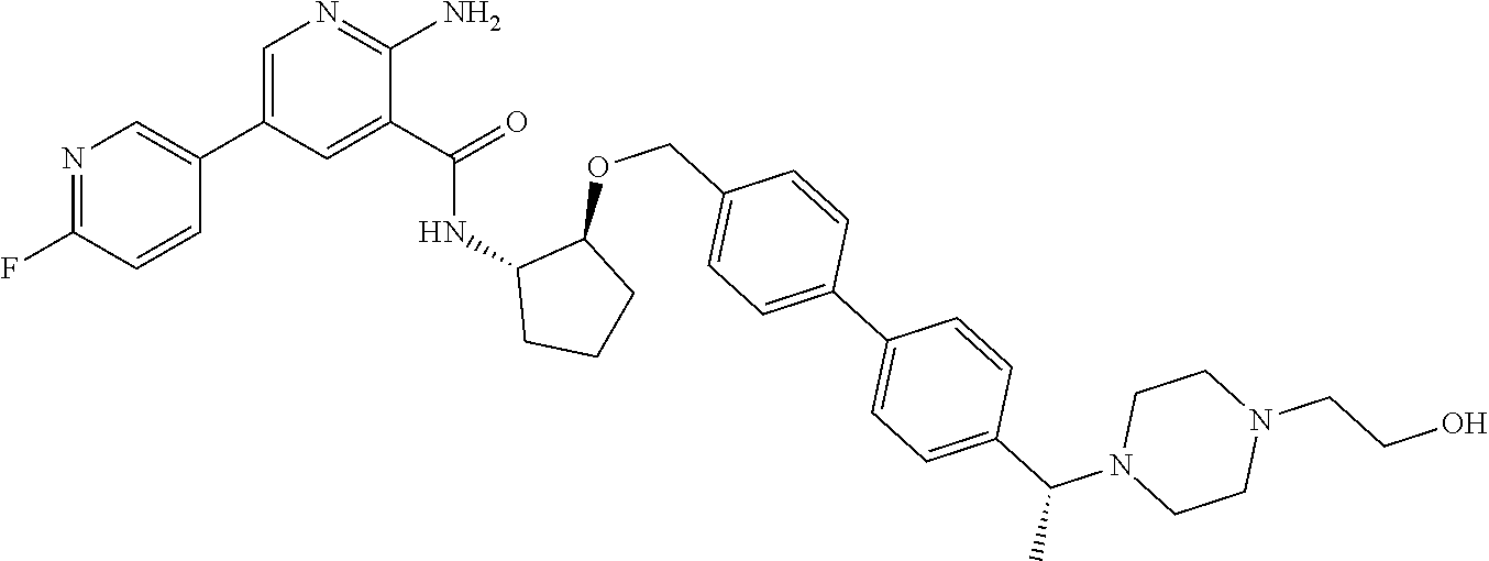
C1=C(C2=CN=C(F)C=C2)C=C(C(=O)NC2CCCC2OCC2=CC=C(C3=CC=C(C(N4CCN(CCO)CC4)C)C=C3)C=C2)C(N)=N1
